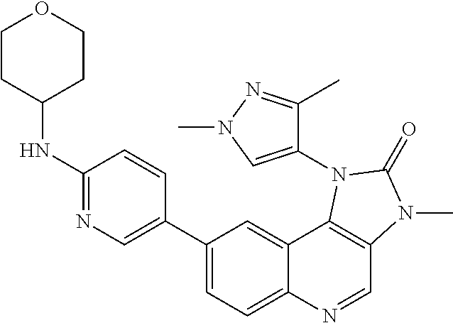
C1(C2=CN=C(NC3CCOCC3)C=C2)=CC=C2C(=C1)C1=C(C=N2)N(C)C(=O)N1C1=CN(C)N=C1C
